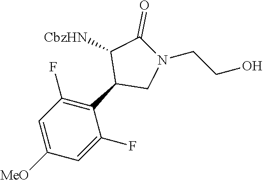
C1=C([MeO])C=C(F)C(C2CN(CCO)C(=O)C2[CbzHN])=C1F
